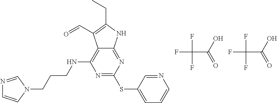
N1=C(SC2=CC=CN=C2)N=C2C(=C1NCCCN1C=NC=C1)C(C=O)=C(CC)N2.FC(C(O)=O)(F)F.FC(C(O)=O)(F)F
